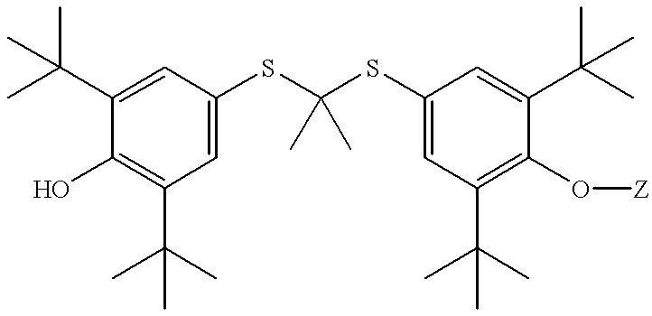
C1=C(C(C)(C)C)C(O)=C(C(C)(C)C)C=C1SC(SC1=CC(C(C)(C)C)=C(O[Z])C(C(C)(C)C)=C1)(C)C
